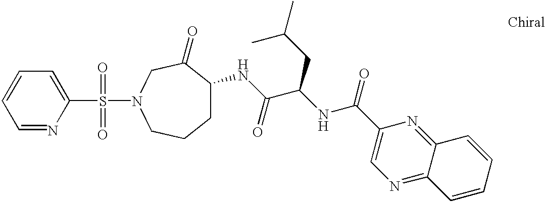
C1=NC(S(N2CC(=O)C(NC(C(NC(C3=CN=C4C(=N3)C=CC=C4)=O)CC(C)C)=O)CCC2)(=O)=O)=CC=C1
